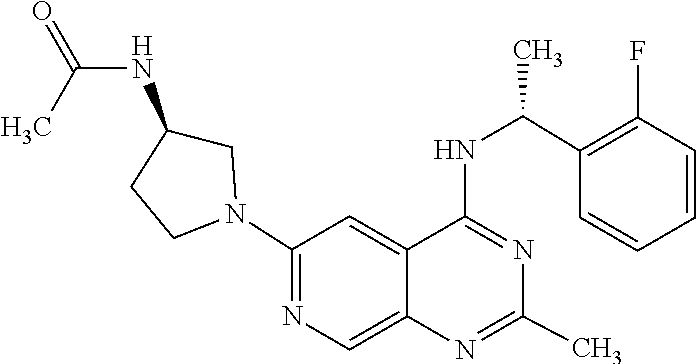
N1=C(NC(C2=C(F)C=CC=C2)C)C2=CC(N3CC(NC(=O)C)CC3)=NC=C2N=C1C
